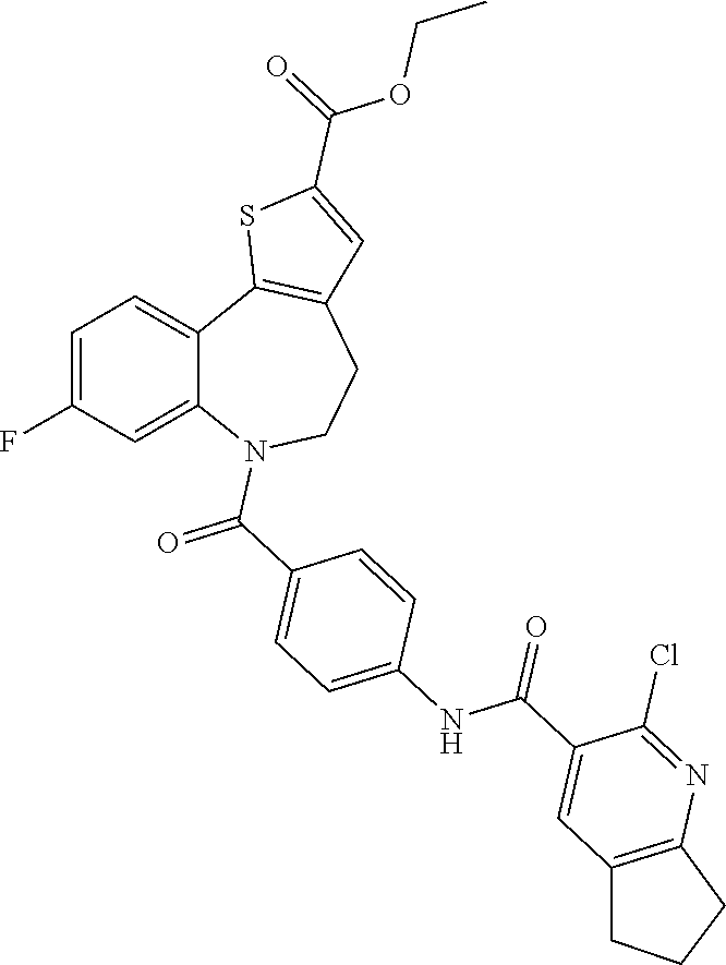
C1=C(F)C=C2C(=C1)C1=C(CCN2C(C2=CC=C(NC(C3=CC4=C(N=C3Cl)CCC4)=O)C=C2)=O)C=C(C(=O)OCC)S1
